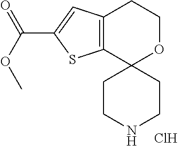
C12=C(C3(OCC1)CCNCC3)SC(C(=O)OC)=C2.Cl
